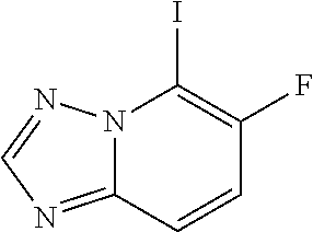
IC1=C(F)C=CC2=NC=NN12
